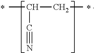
CC(CC)C#N
